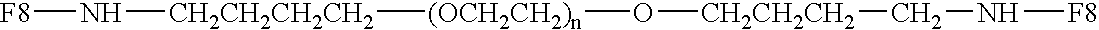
O([(OCH2CH2)n][CH2CH2CH2CH2]N[F8])[CH2CH2CH2]CN[F8]
